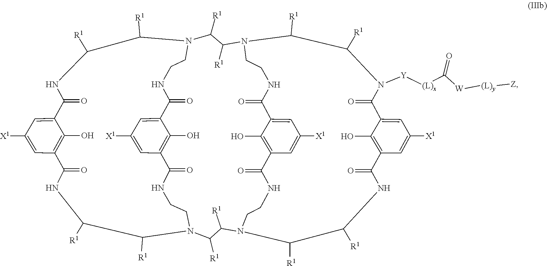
C1([R1])C([R1])N([Y][(L)x]C(=O)[W][(L)y][Z])C(=O)C2=CC([X1])=CC(=C2O)C(=O)NC([R1])C([R1])N2CCNC(=O)C3=C(O)C(=CC([X1])=C3)C(=O)NCCN1C([R1])C([R1])N1CCNC(=O)C3=CC([X1])=CC(=C3O)C(=O)NCCN(C([R1])C([R1])NC(=O)C3=C(O)C(=CC([X1])=C3)C(=O)NC([R1])C1[R1])C([R1])C2[R1]
